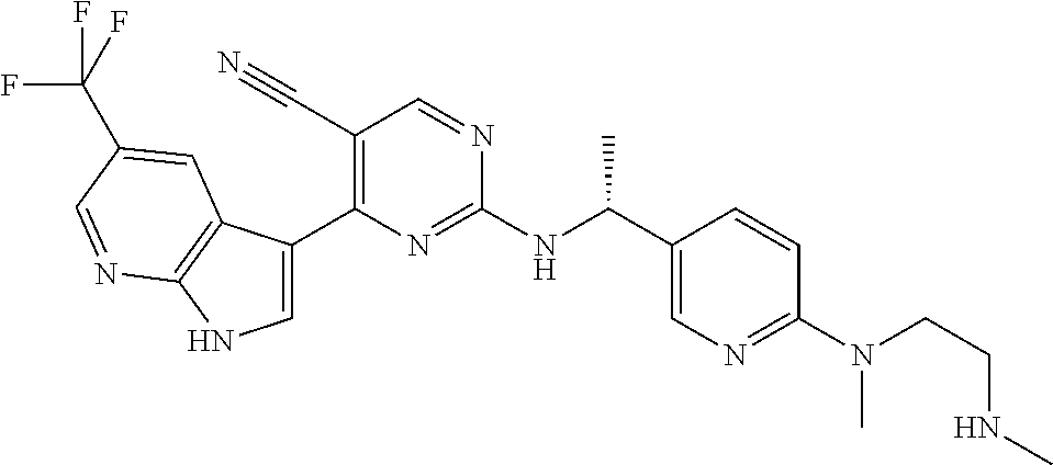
C1(C#N)=C(C2=CNC3=C2C=C(C(F)(F)F)C=N3)N=C(NC(C2=CN=C(N(C)CCNC)C=C2)C)N=C1
